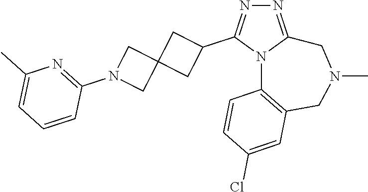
N1=C2N(C(C3CC4(C3)CN(C3=NC(C)=CC=C3)C4)=N1)C1=C(CN(C)C2)C=C(Cl)C=C1
